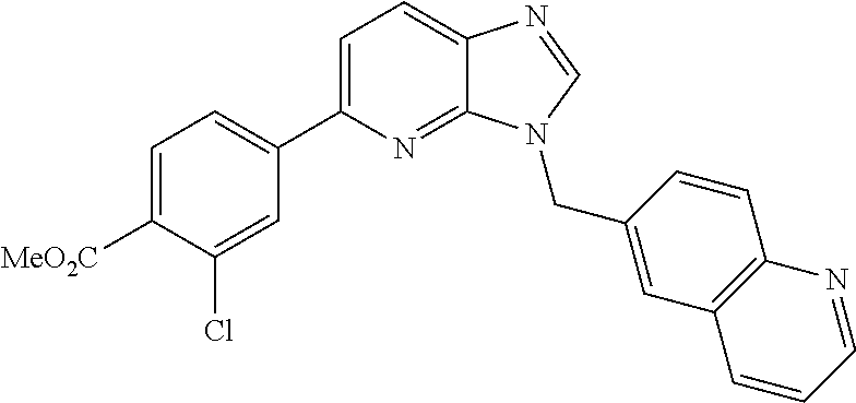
C1(C2=CC=C3C(=N2)N(CC2=CC4=C(C=C2)N=CC=C4)C=N3)=CC=C([MeO2C])C(Cl)=C1
